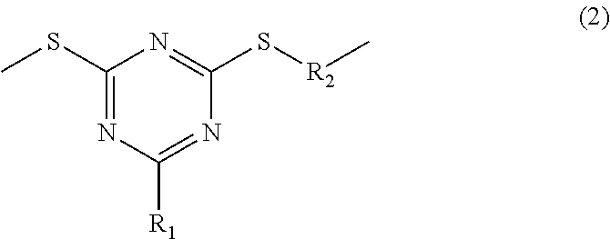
C1(SC)=NC([R1])=NC(S[R2]C)=N1
